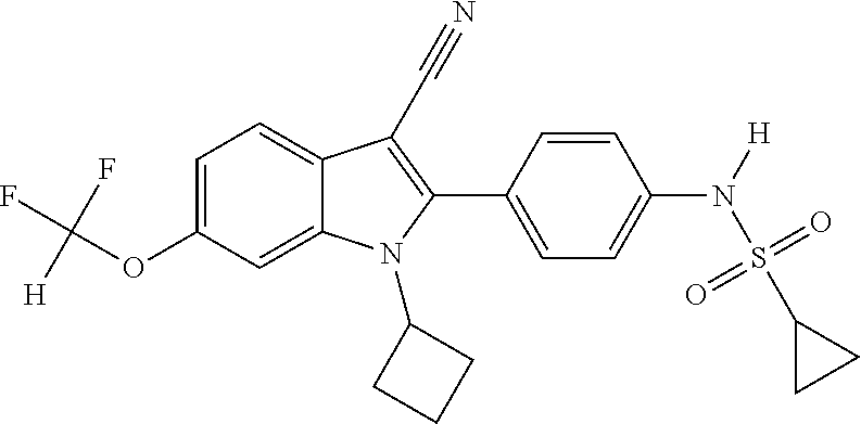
C1=C2C(=CC=C1OC(F)(F)[H])C(C#N)=C(C1=CC=C(N(S(C3CC3)(=O)=O)[H])C=C1)N2C1CCC1
